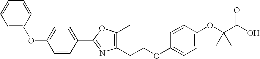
C1=CC(C2=NC(CCOC3=CC=C(OC(C(O)=O)(C)C)C=C3)=C(C)O2)=CC=C1OC1=CC=CC=C1
